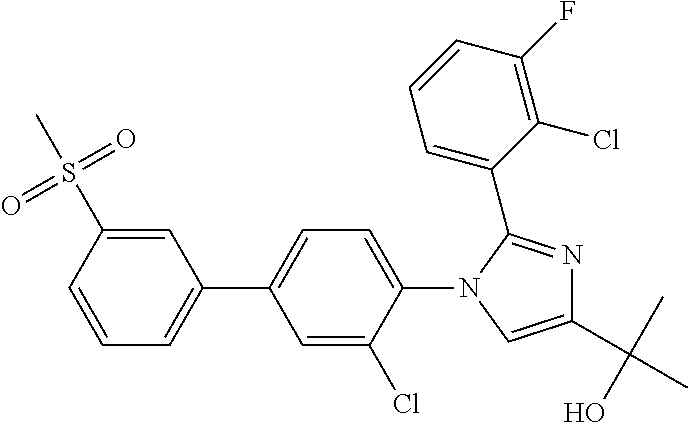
C1=CC(S(=O)(=O)C)=CC(C2=CC=C(N3C=C(C(C)(O)C)N=C3C3=CC=CC(F)=C3Cl)C(Cl)=C2)=C1
